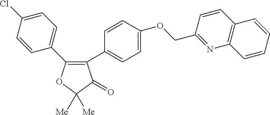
C1=C(Cl)C=CC(C2=C(C3=CC=C(OCC4=NC5=C(C=C4)C=CC=C5)C=C3)C(=O)C([Me])([Me])O2)=C1
